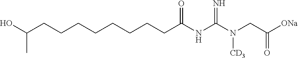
C(CC(NC(N(CC([ONa])=O)[CD3])=N)=O)CCCCCCC(O)C
